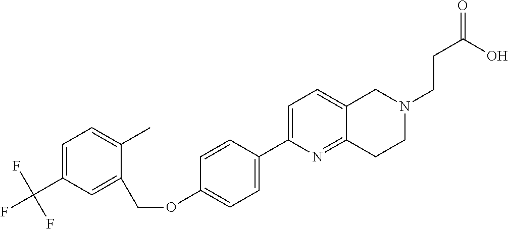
C1=C(C(F)(F)F)C=C(COC2=CC=C(C3=CC=C4C(=N3)CCN(CCC(=O)O)C4)C=C2)C(C)=C1
